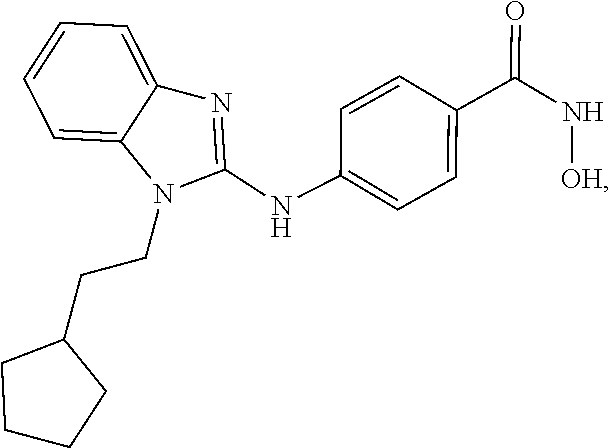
C(CN1C(NC2=CC=C(C(N[OH])=O)C=C2)=NC2=CC=CC=C12)C1CCCC1
